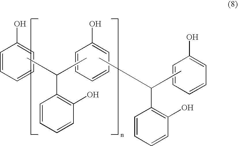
C1=CC=CC=C1O.C1=CC=CC=C1O.C1=CC=CC=C1O.CC(C)C1=C(O)C=CC=C1.CC(C)C1=C(O)C=CC=C1
